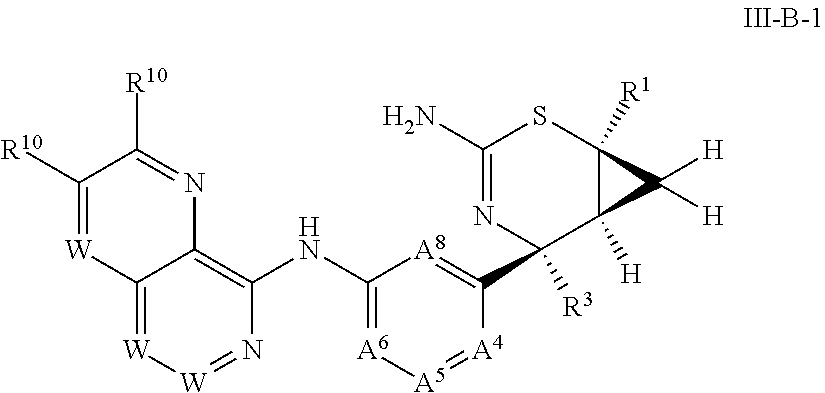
C12=C(NC3=[A6][A5]=[A4]C(C4([R3])C5([H])C([R1])(SC(N)=N4)C5([H])[H])=[A8]3)N=[W][W]=C1[W]=C([R10])C([R10])=N2
